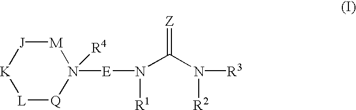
[K]1[L][Q]N([R4])([E]N(C(N([R2])[R3])=[Z])[R1])[M][J]1
